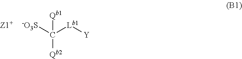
C([Qb1])([Qb2])([Lb1][Y])[-O3S]
